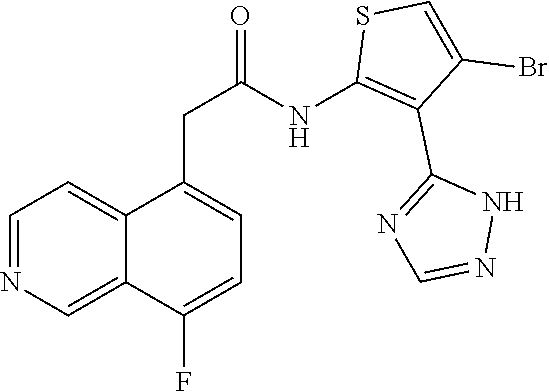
C1=NC=C2C(=C1)C(CC(=O)NC1=C(C3=NC=NN3)C(Br)=CS1)=CC=C2F
